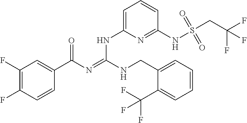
C1(F)=C(F)C=CC(C(N=C(NCC2=CC=CC=C2C(F)(F)F)NC2=CC=CC(NS(CC(F)(F)F)(=O)=O)=N2)=O)=C1
